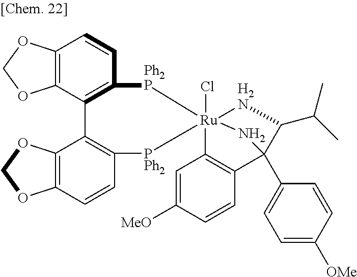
C12=C(C3=C(C=C1)[Ph2P][Ru]14(Cl)([PPh2]C5=C3C3=C(C=C5)OCO3)[H2N]C(C(C)C)C(C3=CC=C([OMe])C=C3)(N1)C1=C4C=C([MeO])C=C1)OCO2
